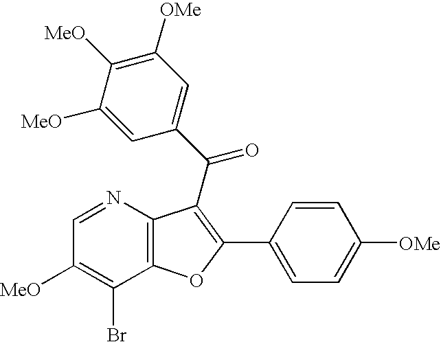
C1=NC2=C(C(Br)=C1[MeO])OC(C1=CC=C([OMe])C=C1)=C2C(C1=CC([OMe])=C([MeO])C([MeO])=C1)=O
